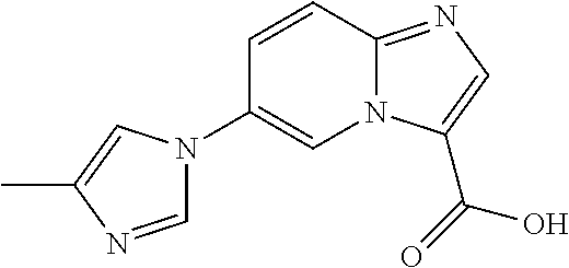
C1=NC(C)=CN1C1=CN2C(=NC=C2C(=O)O)C=C1
